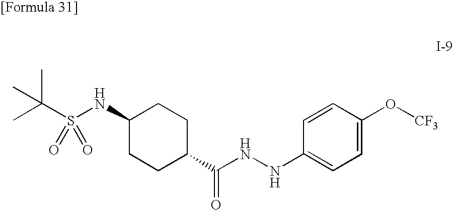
C1(NS(C(C)(C)C)(=O)=O)CCC(C(NNC2=CC=C(O[CF3])C=C2)=O)CC1
